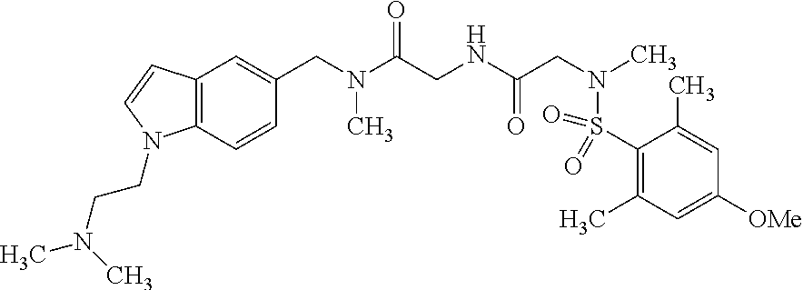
C12=C(C=CC(CN(C(CNC(CN(C)S(=O)(=O)C3=C(C)C=C([OMe])C=C3C)=O)=O)C)=C1)N(CCN(C)C)C=C2
